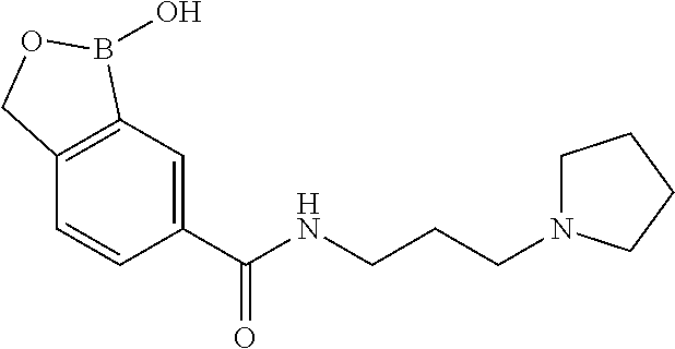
C1=C(C(NCCCN2CCCC2)=O)C=CC2=C1B(O)OC2
